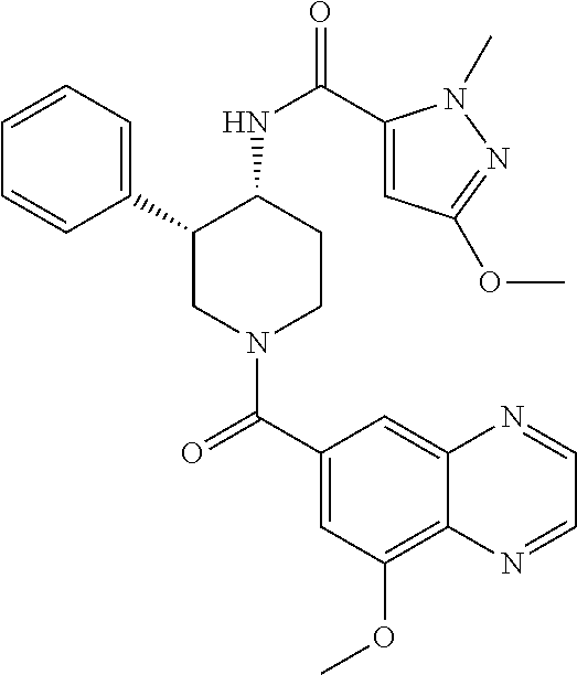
C1(C2CN(C(C3=CC(OC)=C4C(=C3)N=CC=N4)=O)CCC2NC(=O)C2=CC(OC)=NN2C)=CC=CC=C1
